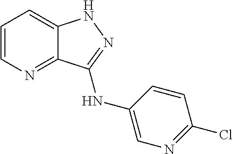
C1=CN=C2C(=C1)NN=C2NC1=CN=C(Cl)C=C1
